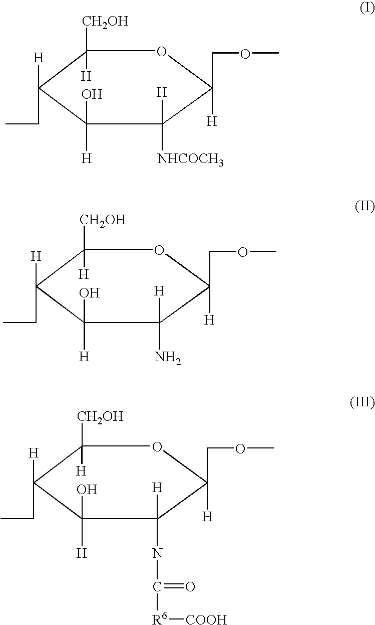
C1([CH2OH])([H])C([H])(CC)C([H])(O)C([H])([NHCOCH3])C(COC)([H])O1.C1([CH2OH])([H])C([H])(CC)C([H])(O)C([H])(N)C(COC)([H])O1.C1([CH2OH])([H])C([H])(CC)C([H])(O)C([H])(NC(=O)[R6][COOH])C(COC)([H])O1
